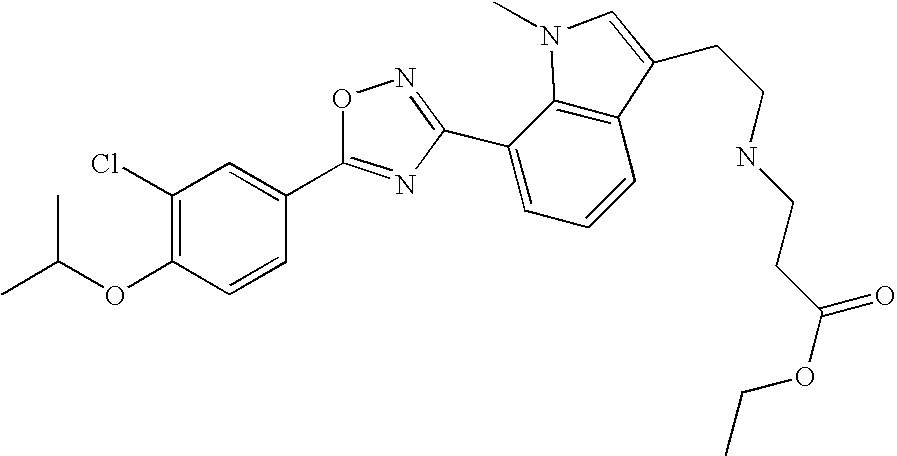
CC(OC1=C(Cl)C=C(C2=NC(C3=CC=CC4=C3N(C)C=C4CCNCCC(=O)OCC)=NO2)C=C1)C
